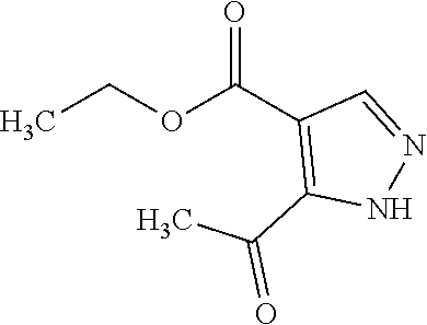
C(C)OC(C1=C(C(=O)C)NN=C1)=O
